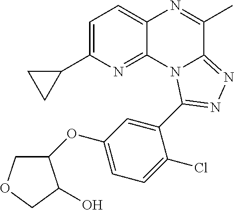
C1OCC(O)C1OC1=CC=C(Cl)C(C2=NN=C3N2C2=NC(C4CC4)=CC=C2N=C3C)=C1
